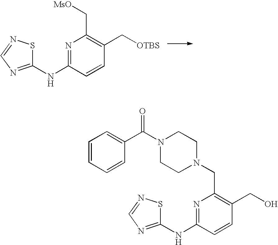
N1=C(NC2=NC=NS2)C=CC(C[OTBS])=C1C[MsO].N1=C(NC2=NC=NS2)C=CC(CO)=C1CN1CCN(C(C2=CC=CC=C2)=O)CC1
